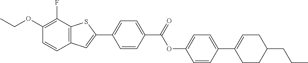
CCOC1=C(F)C2=C(C=C1)C=C(C1=CC=C(C(OC3=CC=C(C4=CCC(CCC)CC4)C=C3)=O)C=C1)S2
